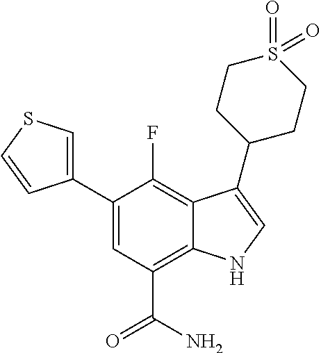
C1(C2=CSC=C2)=CC(C(=O)N)=C2C(=C1F)C(C1CCS(=O)(=O)CC1)=CN2
